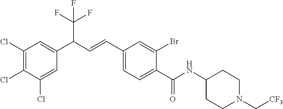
C1(C(=O)NC2CCN(C[CF3])CC2)=CC=C(C=CC(C2=CC(Cl)=C(Cl)C(Cl)=C2)C(F)(F)F)C=C1Br
